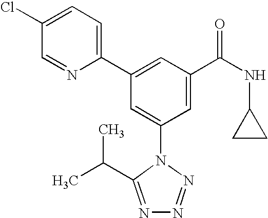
C1(C2=CC(C(NC3CC3)=O)=CC(N3C(C(C)C)=NN=N3)=C2)=CC=C(Cl)C=N1
